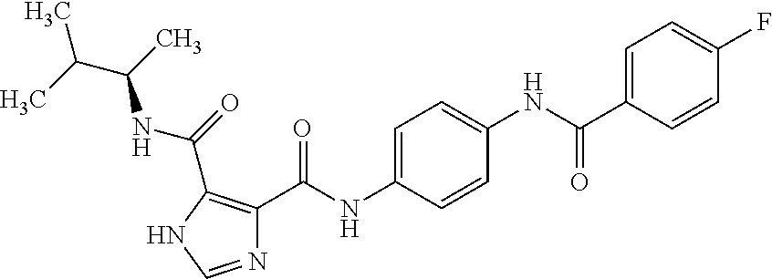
C1=C(NC(C2=C(C(=O)NC(C(C)C)C)NC=N2)=O)C=CC(NC(C2=CC=C(F)C=C2)=O)=C1
